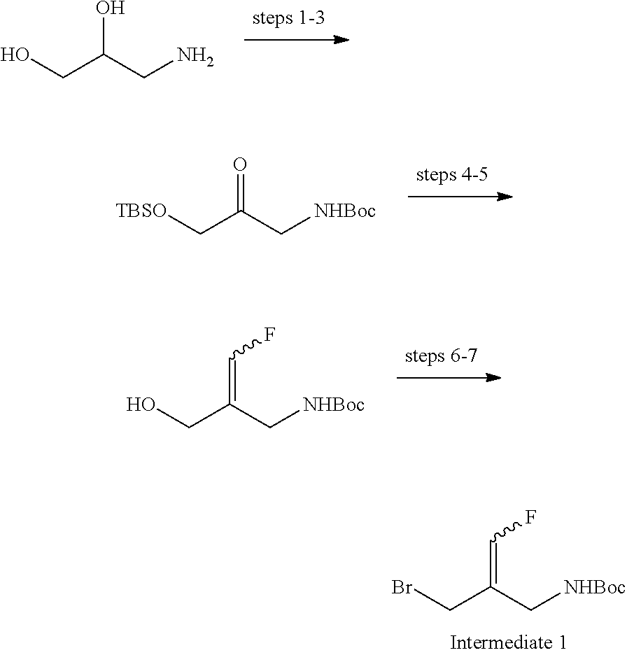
BrCC(C[NHBoc])=CF.OCC(CN)O.[TBSO]CC(C[NHBoc])=O.OCC(C[NHBoc])=CF
